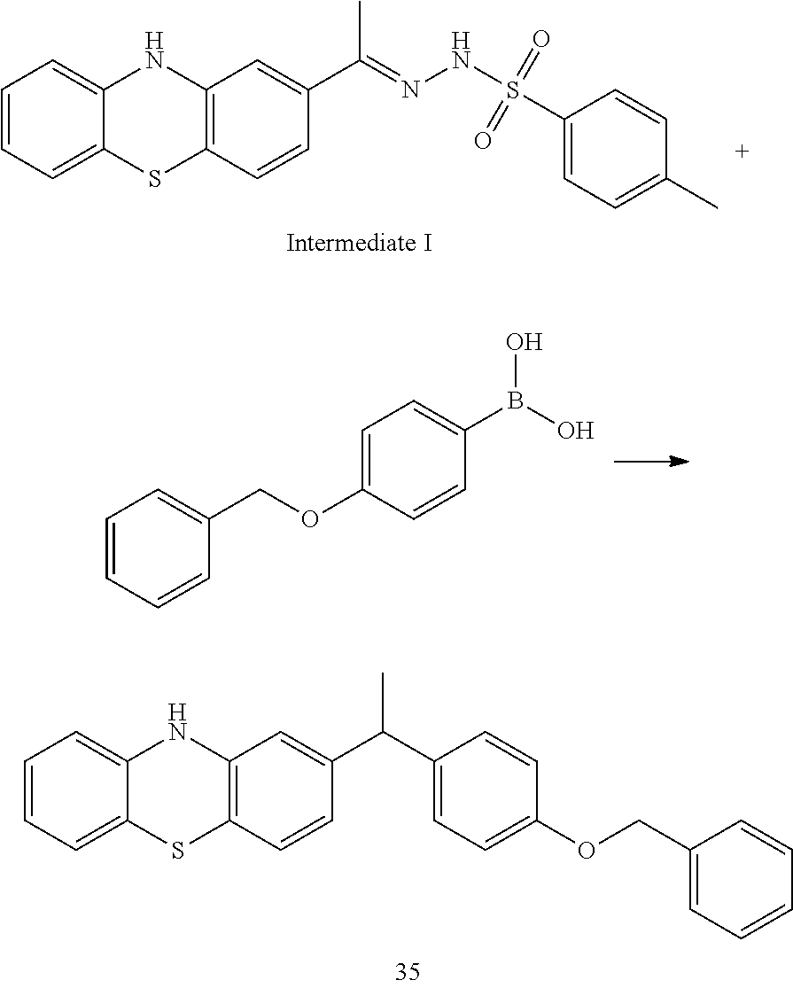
C1=CC=C2C(=C1)NC1=C(S2)C=CC(C(=NNS(C2=CC=C(C)C=C2)(=O)=O)C)=C1.C1=C(OCC2=CC=CC=C2)C=CC(B(O)O)=C1.C1=CC=C2C(=C1)NC1=C(S2)C=CC(C(C)C2=CC=C(OCC3=CC=CC=C3)C=C2)=C1
